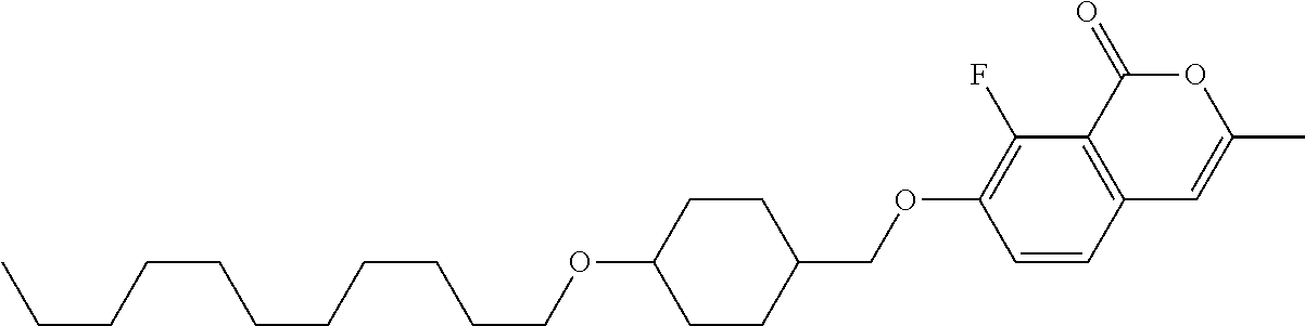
C12=C(C(=O)OC(C)=C1)C(F)=C(OCC1CCC(OCCCCCCCCCCC)CC1)C=C2
